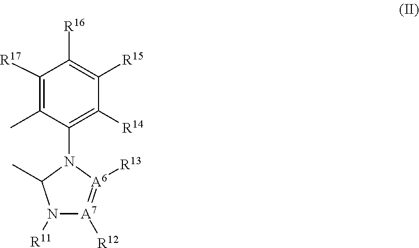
C1([R17])=C(C)C(N2[A6]([R13])=[A7]([R12])N([R11])C2C)=C([R14])C([R15])=C1[R16]
